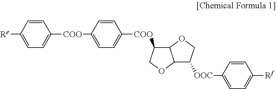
C1=CC([Re])=CC=C1[COO]C1=CC=C([COO]C2C3C(OC2)C([OOC]C2=CC=C([Rf])C=C2)CO3)C=C1
